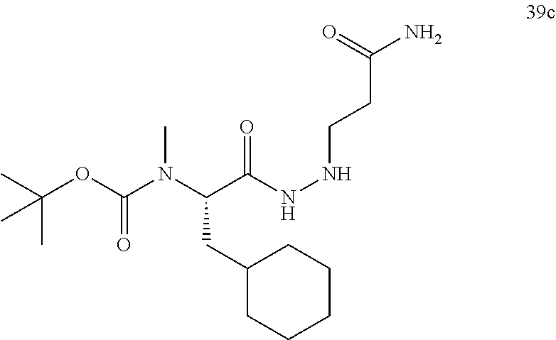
C(C(NNCCC(N)=O)=O)(N(C(OC(C)(C)C)=O)C)CC1CCCCC1
